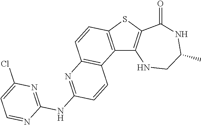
C12=C(SC3=C1NCC(C)NC3=O)C=CC1=C2C=CC(NC2=NC(Cl)=CC=N2)=N1
